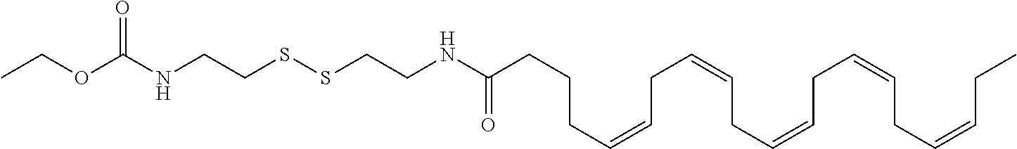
O(CC)C(NCCSSCCNC(CCCC=CCC=CCC=CCC=CCC=CCC)=O)=O
